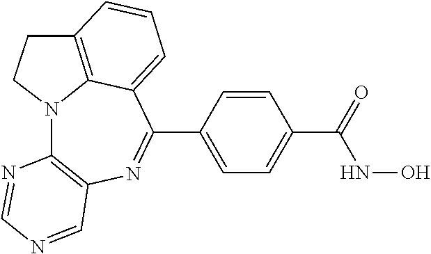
N12C3=C(N=C(C4=CC=C(C(=O)NO)C=C4)C4=CC=CC(=C14)CC2)C=NC=N3
